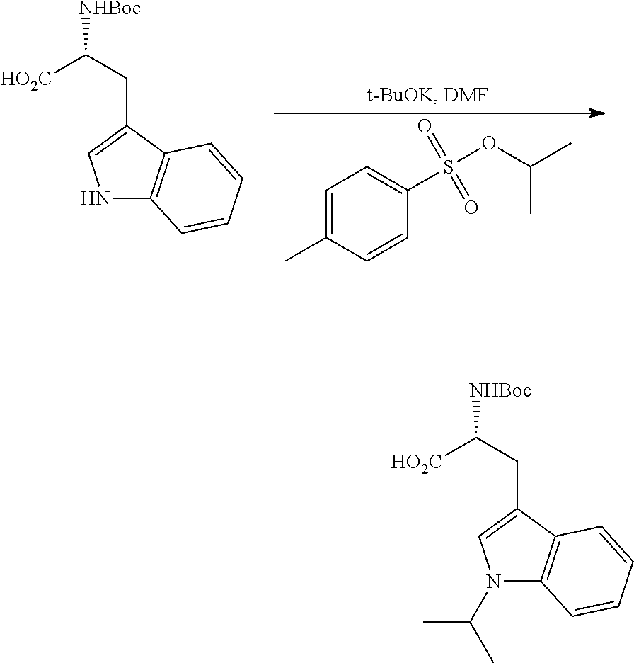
N1C2=C(C(CC([NHBoc])[HO2C])=C1)C=CC=C2.C1=C(C)C=CC(S(OC(C)C)(=O)=O)=C1.N1(C(C)C)C2=C(C(CC([NHBoc])[HO2C])=C1)C=CC=C2
